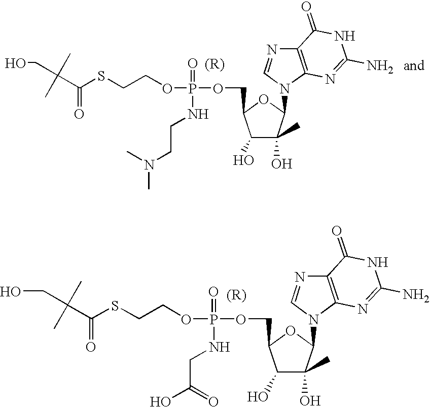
OCC(C(SCCOP(=O)(NCC(O)=O)OCC1C(O)C(C)(O)C(N2C=NC3=C2N=C(N)NC3=O)O1)=O)(C)C.OCC(C(SCCOP(OCC1C(O)C(C)(O)C(N2C=NC3=C2N=C(N)NC3=O)O1)(=O)NCCN(C)C)=O)(C)C
